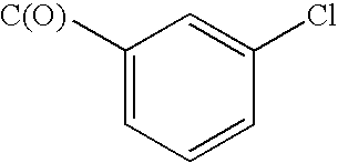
C1([C(O)])=CC=CC(Cl)=C1
